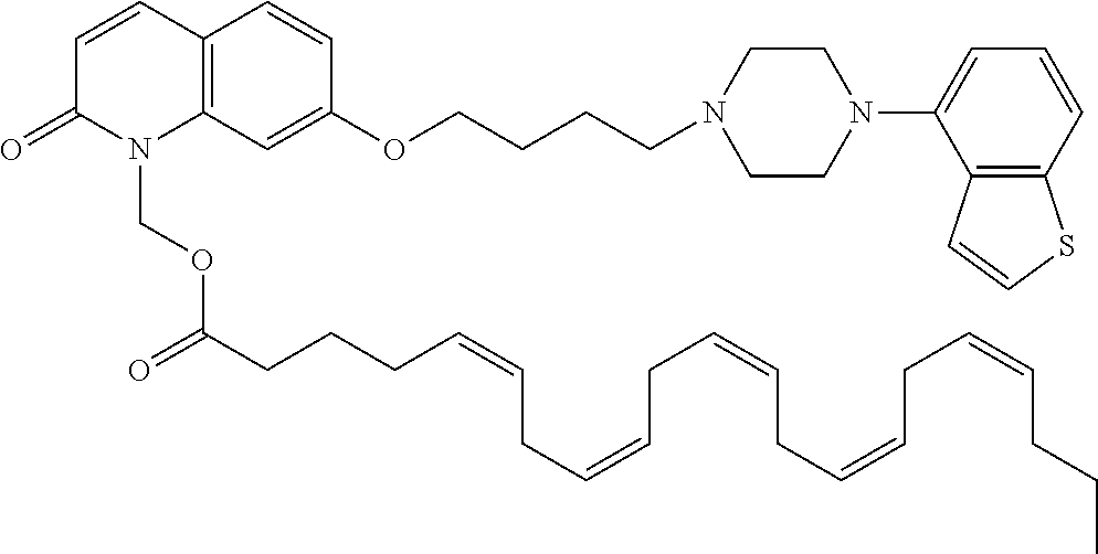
C1=CC2=C(N(COC(CCCC=CCC=CCC=CCC=CCC=CCCC)=O)C1=O)C=C(OCCCCN1CCN(C3=CC=CC4=C3C=CS4)CC1)C=C2
